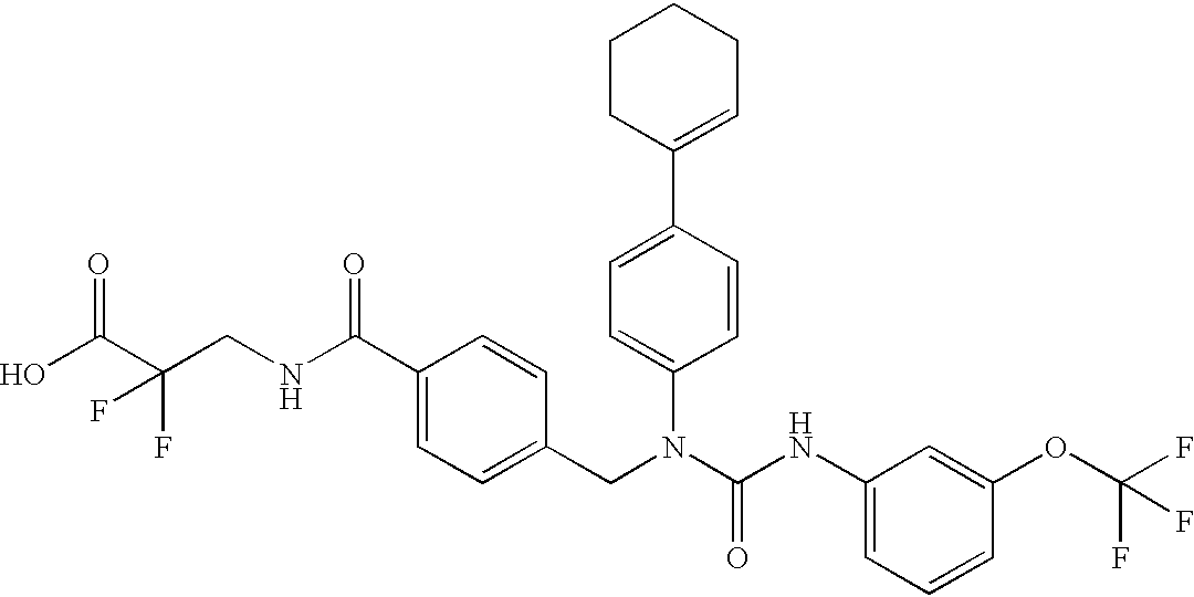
OC(C(CNC(C1=CC=C(CN(C(NC2=CC=CC(OC(F)(F)F)=C2)=O)C2=CC=C(C3=CCCCC3)C=C2)C=C1)=O)(F)F)=O
